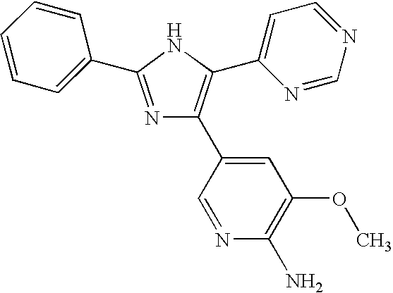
N1=C(C2=CC=CC=C2)NC(C2=CC=NC=N2)=C1C1=CC(OC)=C(N)N=C1
